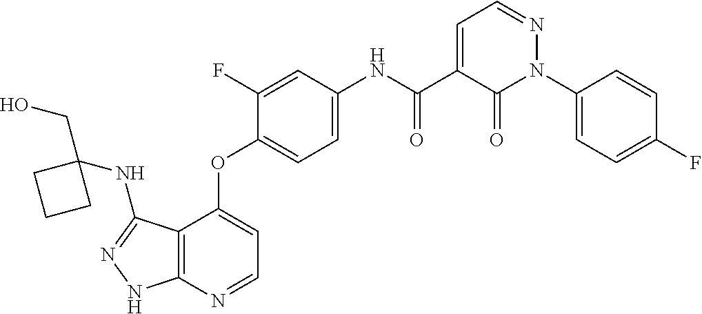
C12=C(N=CC=C1OC1=CC=C(NC(C3=CC=NN(C4=CC=C(F)C=C4)C3=O)=O)C=C1F)NN=C2NC1(CO)CCC1
